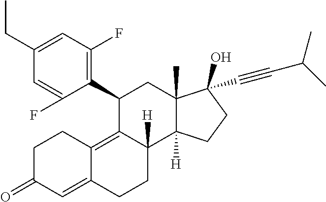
C1(C2=C(F)C=C(CC)C=C2F)C2=C3C(=CC(=O)CC3)CCC2([H])C2([H])C(C)(C1)C(C#CC(C)C)(O)CC2
